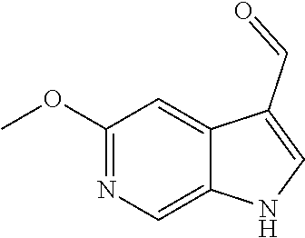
C1(OC)=NC=C2C(=C1)C(C=O)=CN2
